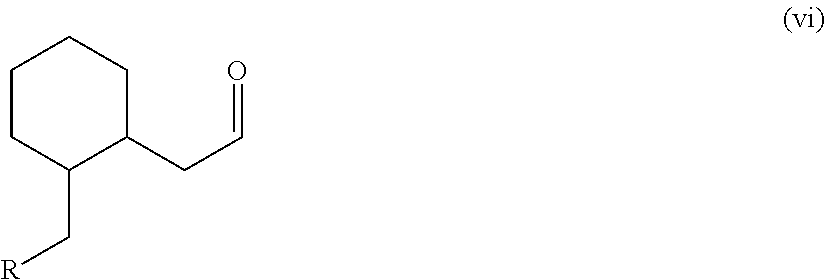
C1CC(C[R])C(CC=O)CC1
